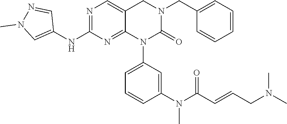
N1=C(NC2=CN(C)N=C2)N=C2C(=C1)CN(CC1=CC=CC=C1)C(=O)N2C1=CC=CC(N(C(=O)C=CCN(C)C)C)=C1
